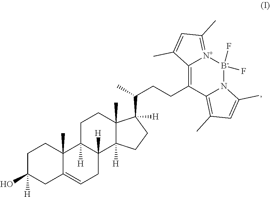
C1C(O)([H])CC2=CCC3([H])C([H])(C2(C)C1)CCC1(C)C3([H])CCC1([H])C(C)CCC1=C2[N+](=C(C)C=C2C)[B-](F)(F)N2C1=C(C)C=C2C
